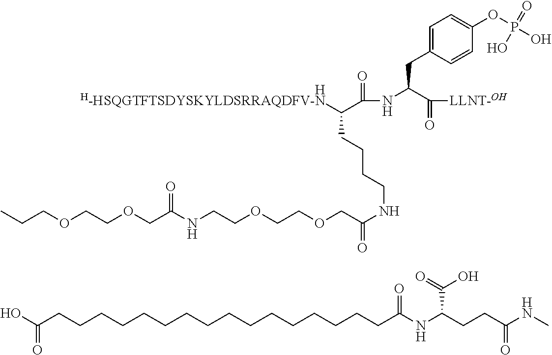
O(CC(NCCOCCOCC(NCCCCC([H-HSQGTFTSDYSKYLDSRRAQDFV-N])C(NC(CC1=CC=C(OP(O)(=O)O)C=C1)C(=O)[LLNT-OH])=O)=O)=O)CCOCCC.OC(CCCCCCCCCCCCCCCCC(NC(CCC(=O)NC)C(O)=O)=O)=O.[H]
